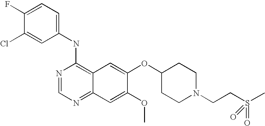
C1=C(Cl)C(F)=CC=C1NC1=C2C(=NC=N1)C=C(OC)C(OC1CCN(CCS(C)(=O)=O)CC1)=C2
